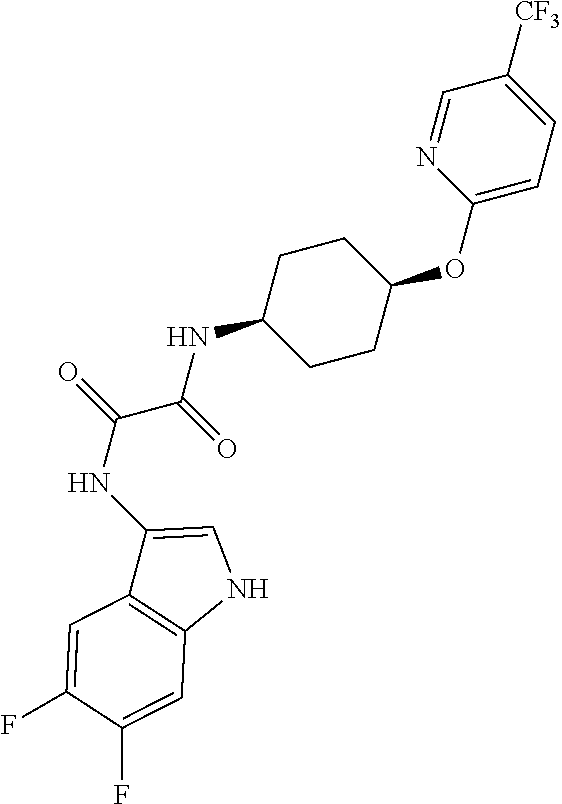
C1=NC(OC2CCC(NC(=O)C(NC3=CNC4=C3C=C(F)C(F)=C4)=O)CC2)=CC=C1[CF3]
